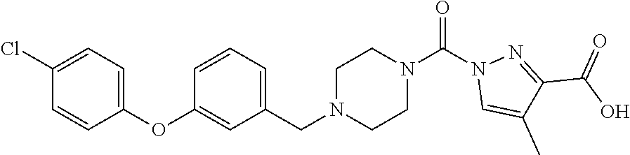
C1(Cl)=CC=C(OC2=CC(CN3CCN(C(N4C=C(C)C(C(O)=O)=N4)=O)CC3)=CC=C2)C=C1
